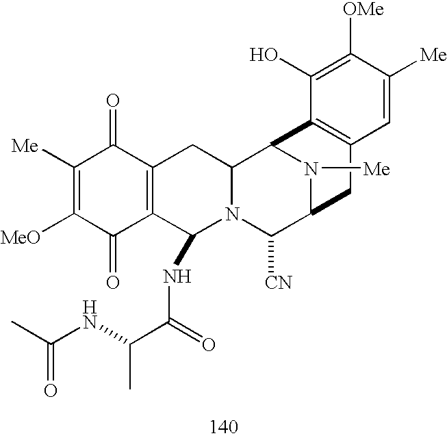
C1([Me])=C([MeO])C(=O)C2=C(C1=O)CC1N(C2NC(C(NC(C)=O)C)=O)C([CN])C2N([Me])C1C1=C(C2)C=C([Me])C([OMe])=C1O
